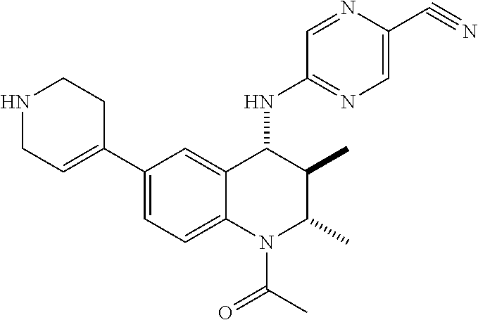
C1=NC(C#N)=CN=C1NC1C(C)C(C)N(C(=O)C)C2=CC=C(C3=CCNCC3)C=C12
